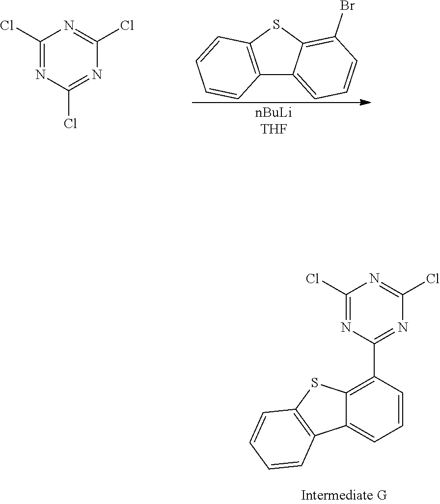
C12=C(SC3=C(Br)C=CC=C13)C=CC=C2.C1(Cl)=NC(Cl)=NC(Cl)=N1.C1(Cl)=NC(C2=C3C(=CC=C2)C2=C(S3)C=CC=C2)=NC(Cl)=N1
